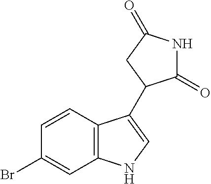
C12=C(C=CC(Br)=C1)C(C1C(=O)NC(=O)C1)=CN2
